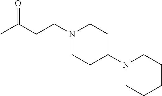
C1(N2CCCCC2)CCN(CCC(C)=O)CC1
